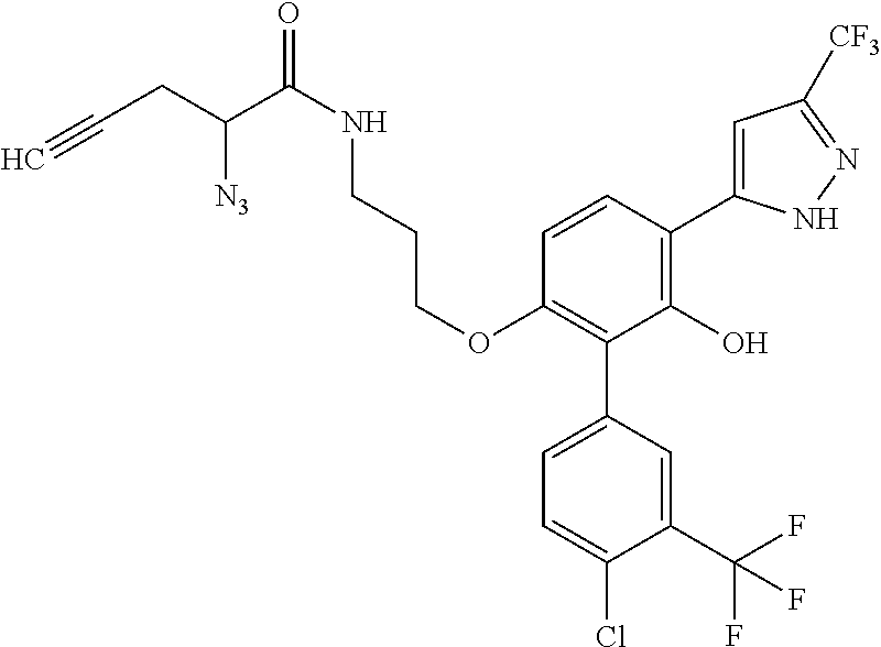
C1(OCCCNC(=O)C(CC#C)[N3])=C(C2=CC=C(Cl)C(C(F)(F)F)=C2)C(O)=C(C2=CC([CF3])=NN2)C=C1
